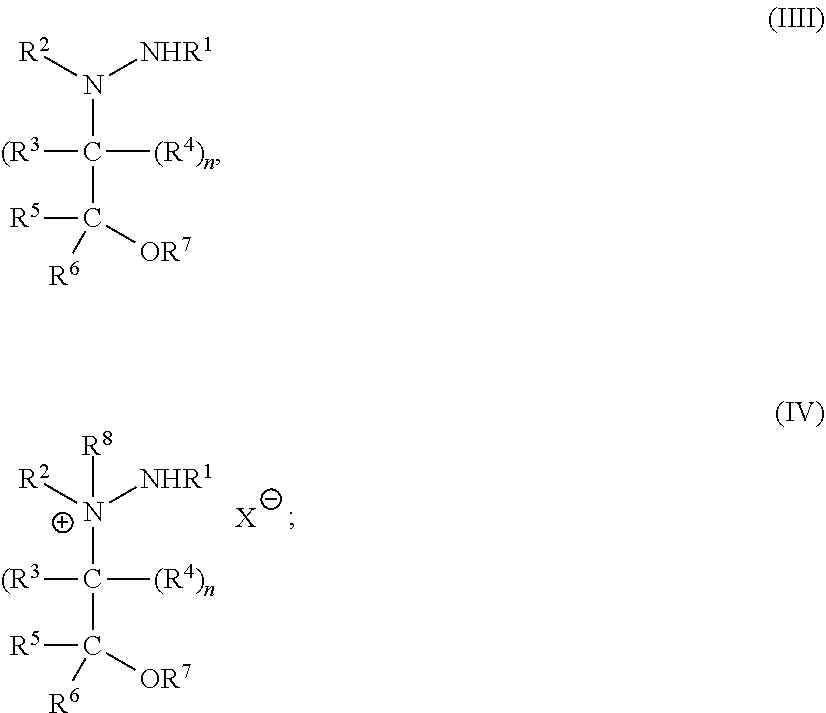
C([N+]([NHR1])([R2])[R8])(C([R5])([R6])[OR7])([(R4)n])[(R3].[X].C(N([NHR1])[R2])(C([R5])([R6])[OR7])([(R4)n])[(R3]
